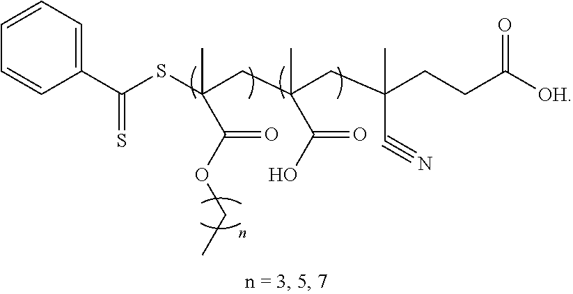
C1=CC(C(SC(CC(CC(CCC([OH])=O)(C)C#N)(C)C(O)=O)(C)C(OCC)=O)=S)=CC=C1
